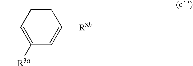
C1(C)=C([R3a])C=C([R3b])C=C1
